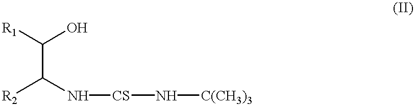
C(C([R2])N[CS]N[C(CH3)3])([R1])O
